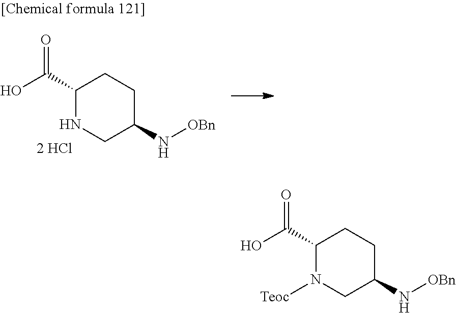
C1(C(O)=O)N([Teoc])CC(N[OBn])CC1.C1(C(O)=O)NCC(N[OBn])CC1
